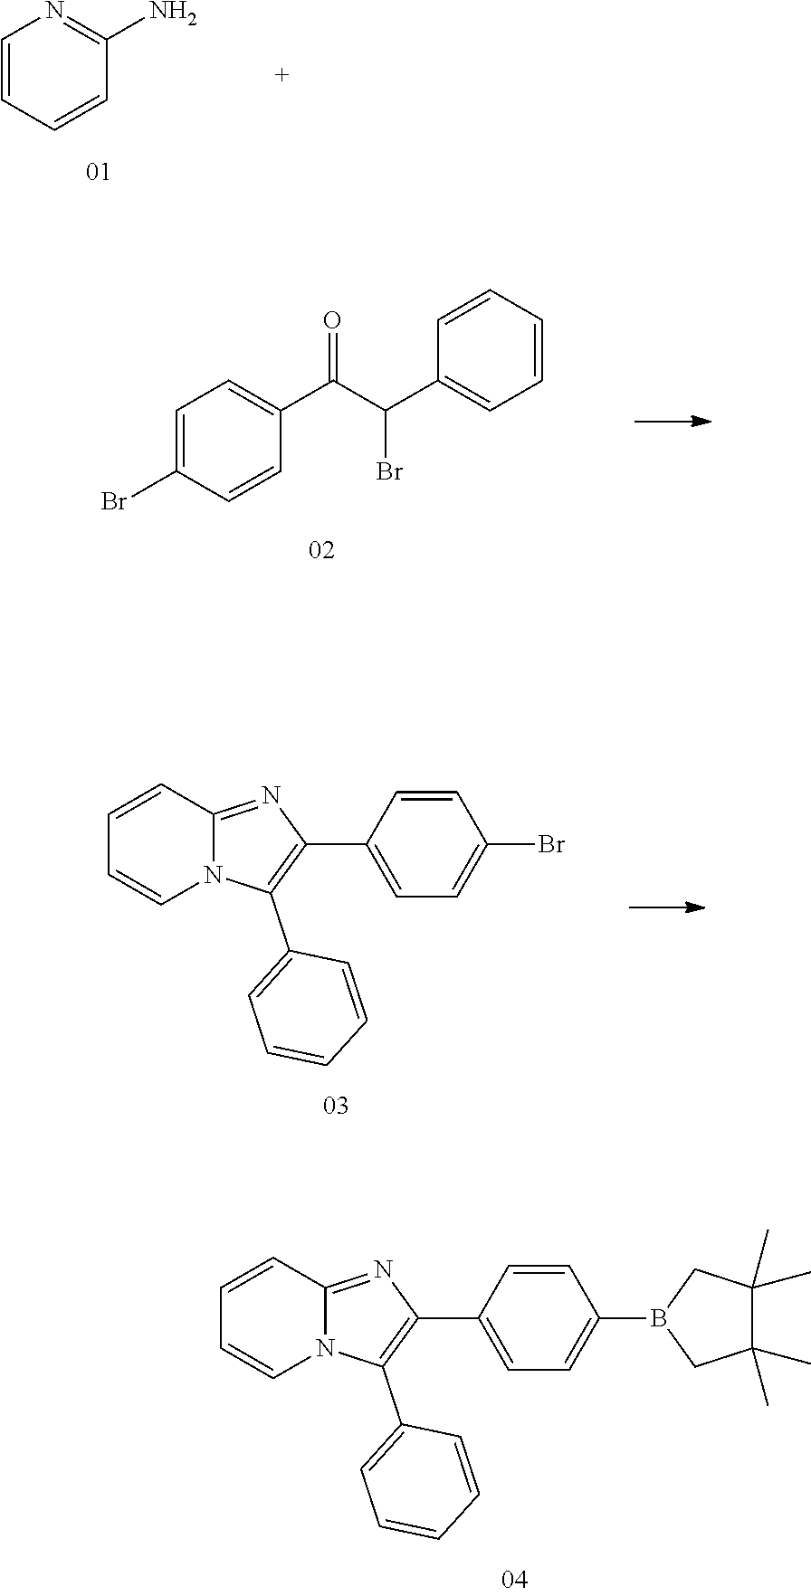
C1=CC=CC(N)=N1.C1=C(Br)C=CC(C(C(C2=CC=CC=C2)Br)=O)=C1.C1=CC2=NC(C3=CC=C(Br)C=C3)=C(C3=CC=CC=C3)N2C=C1.C1=CC2=NC(C3=CC=C(B4CC(C)(C)C(C)(C)C4)C=C3)=C(C3=CC=CC=C3)N2C=C1
